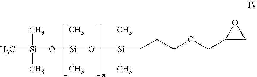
C[Si](C)(C)O[Si](O[Si](C)(C)CCCOCC1CO1)(C)C
